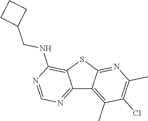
C12=NC=NC(NCC3CCC3)=C1SC1=NC(C)=C(Cl)C(C)=C21
